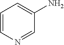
C1=CN=CC(N)=C1
